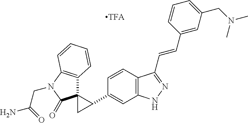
C1=CC2=C(C=C1C1CC13C1=C(N(CC(=O)N)C3=O)C=CC=C1)NN=C2C=CC1=CC(CN(C)C)=CC=C1
